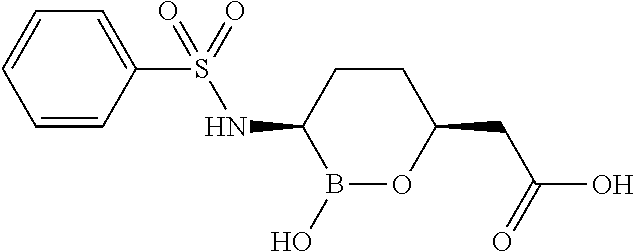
C1CC(NS(C2=CC=CC=C2)(=O)=O)B(O)OC1CC(O)=O
